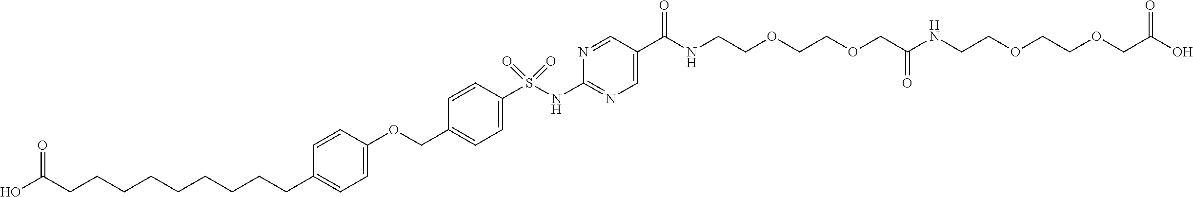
OC(CCCCCCCCCC1=CC=C(OCC2=CC=C(S(NC3=NC=C(C(=O)NCCOCCOCC(NCCOCCOCC(O)=O)=O)C=N3)(=O)=O)C=C2)C=C1)=O
